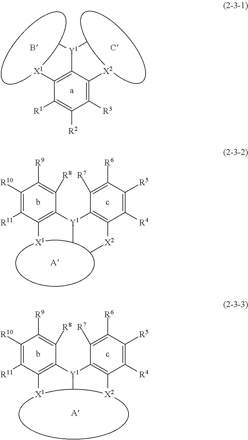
C1([X1])=C([Y1](C)C)C([X2])=C([R3])C([R2])=C1[R1].C[Y1](C1=C([X1])C([R11])=C([R10])C([R9])=C1[R8])C1=C([X2]C)C([R4])=C([R5])C([R6])=C1[R7].C[Y1](C1=C([X1])C([R11])=C([R10])C([R9])=C1[R8])C1=C([X2])C([R4])=C([R5])C([R6])=C1[R7]
